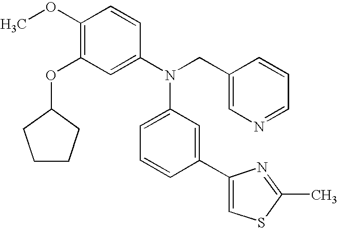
C1(OC)=C(OC2CCCC2)C=C(N(CC2=CN=CC=C2)C2=CC=CC(C3=CSC(C)=N3)=C2)C=C1
